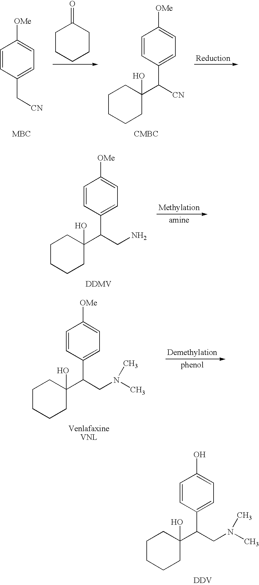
C1CCCCC1=O.C1=CC(C([CN])C2(O)CCCCC2)=CC=C1[OMe].C1=CC(C[CN])=CC=C1[OMe].C1=CC(C(CN)C2(O)CCCCC2)=CC=C1[OMe].C1=CC(C(CN(C)C)C2(O)CCCCC2)=CC=C1[OMe].C1=CC(C(CN(C)C)C2(O)CCCCC2)=CC=C1O.[DDV]
